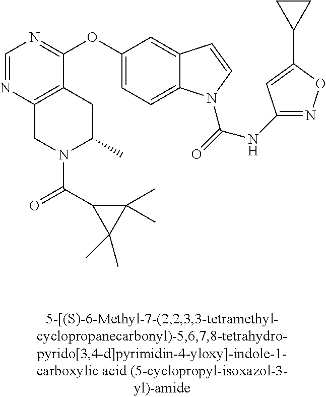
C1=NC2=C(C(OC3=CC=C4C(=C3)C=CN4C(=O)NC3=NOC(C4CC4)=C3)=N1)CC(C)N(C(C1C(C)(C)C1(C)C)=O)C2
